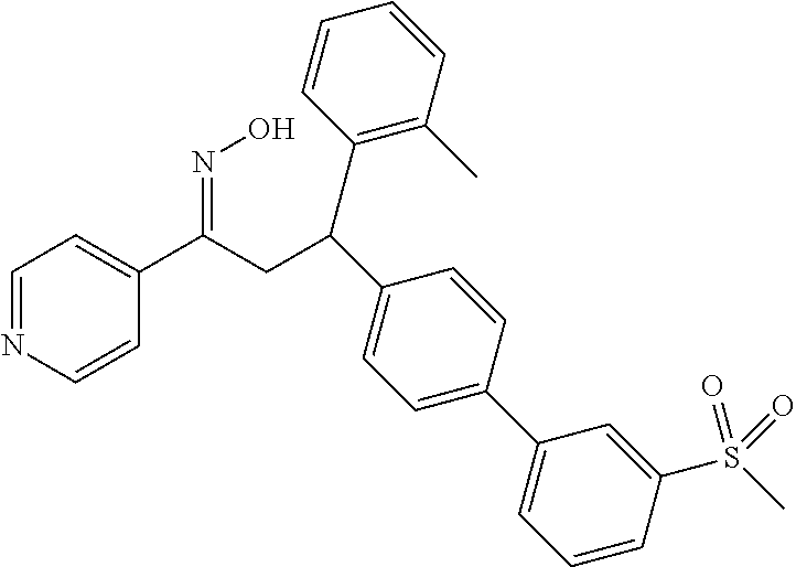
C1=NC=CC(C(CC(C2=CC=C(C3=CC=CC(S(C)(=O)=O)=C3)C=C2)C2=C(C)C=CC=C2)=NO)=C1
